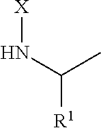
[X]NC([R1])C
